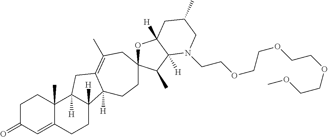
C1C(=O)C=C2C(C)(C1)C1([H])C([H])(CC2)C2([H])C(=C(C)CC3(CC2)OC2([H])C([H])(C3C)N(CCOCCOCCOCCOC)CC(C)C2)C1
